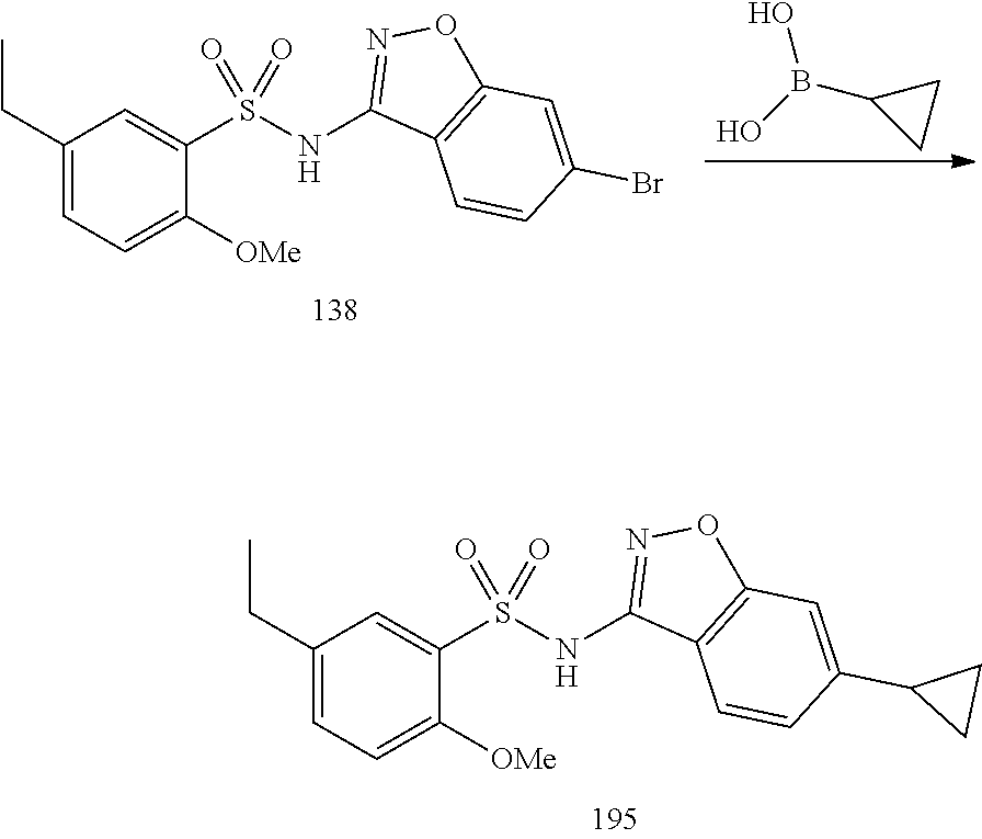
C1(CC)=CC=C([OMe])C(S(NC2=NOC3=C2C=CC(Br)=C3)(=O)=O)=C1.B(C1CC1)(O)O.C1(CC)=CC=C([OMe])C(S(NC2=NOC3=C2C=CC(C2CC2)=C3)(=O)=O)=C1
